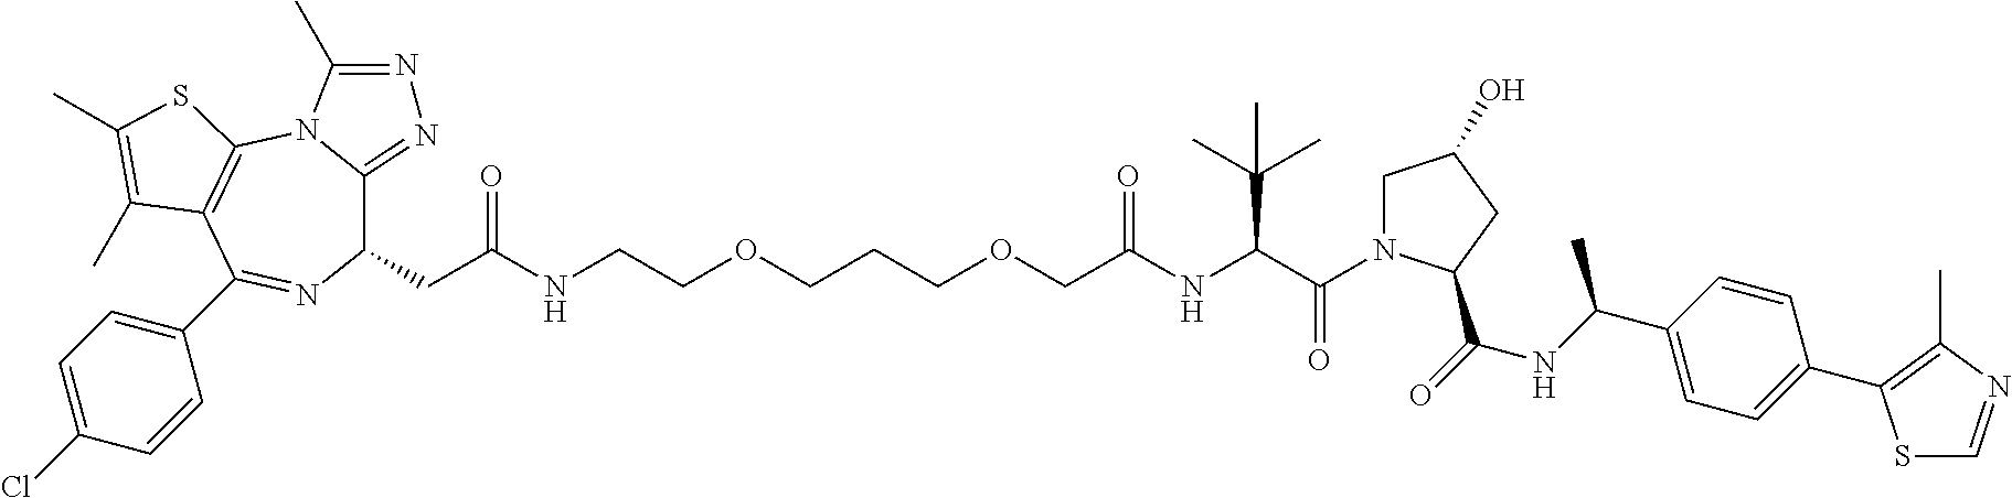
C1(CC(NCCOCCCOCC(=O)NC(C(=O)N2CC(O)CC2C(=O)NC(C2=CC=C(C3=C(C)N=CS3)C=C2)C)C(C)(C)C)=O)C2=NN=C(C)N2C2=C(C(C3=CC=C(Cl)C=C3)=N1)C(C)=C(C)S2
